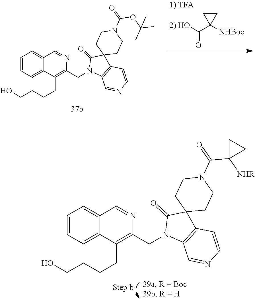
[2) HO]C(C1([NHBoc])CC1)=O.C1=CC=C2C(=C1)C=NC(CN1C3=C(C4(C1=O)CCN(C(OC(C)(C)C)=O)CC4)C=CN=C3)=C2CCCCO.C1=CC=C2C(=C1)C=NC(CN1C3=C(C4(C1=O)CCN(C(C1([NHR])CC1)=O)CC4)C=CN=C3)=C2CCCCO
